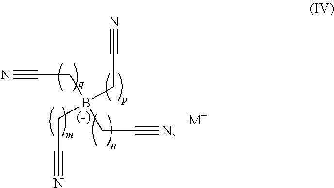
C(CB(CC#N)(CC#N)CC#N)#N.[M+]
